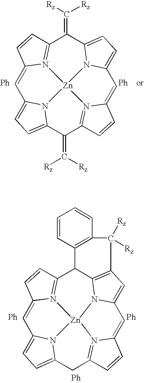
C1=C2N3=C(C=C2)C2C4=C(C=C5N4[Zn]34N3=C(C=CC3=C5)CC3=CC=C1N34)C([Rz])([Rz])C1=C2C=CC=C1.C1=C2N3=C(C=C2)C(=C([Rz])[Rz])C2=CC=C4N2[Zn]32N3=C(C=CC3=C4)C(=C([Rz])[Rz])C3=CC=C1N32
